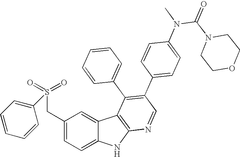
C(C1=CC=C2C(=C1)C1=C(N2)N=CC(C2=CC=C(N(C(N3CCOCC3)=O)C)C=C2)=C1C1=CC=CC=C1)S(=O)(=O)C1=CC=CC=C1
